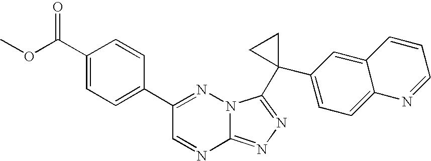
C12=NN=C(C3(C4=CC=C5C(=C4)C=CC=N5)CC3)N1N=C(C1=CC=C(C(OC)=O)C=C1)C=N2
